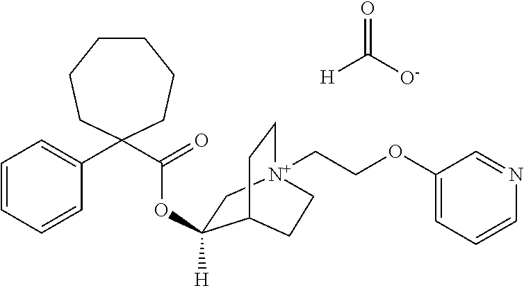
C1=CC=CC(C2(C(=O)OC3([H])C[N+]4(CCOC5=CC=CN=C5)CCC3CC4)CCCCCC2)=C1.O=C([H])[O-]
